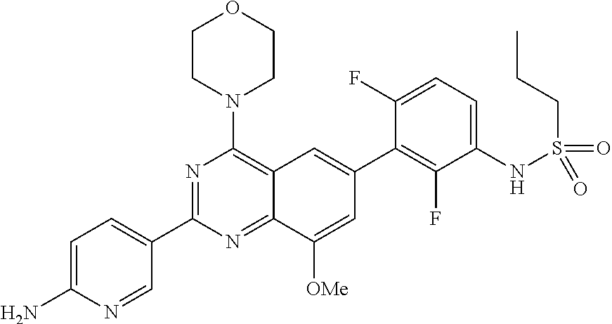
C12=NC(C3=CC=C(N)N=C3)=NC(N3CCOCC3)=C1C=C(C1=C(F)C(NS(CCC)(=O)=O)=CC=C1F)C=C2[OMe]
